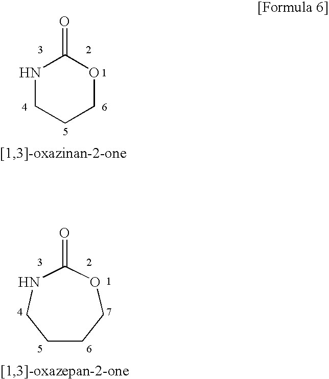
N1CCCOC1=O.C1CCOC(=O)NC1
